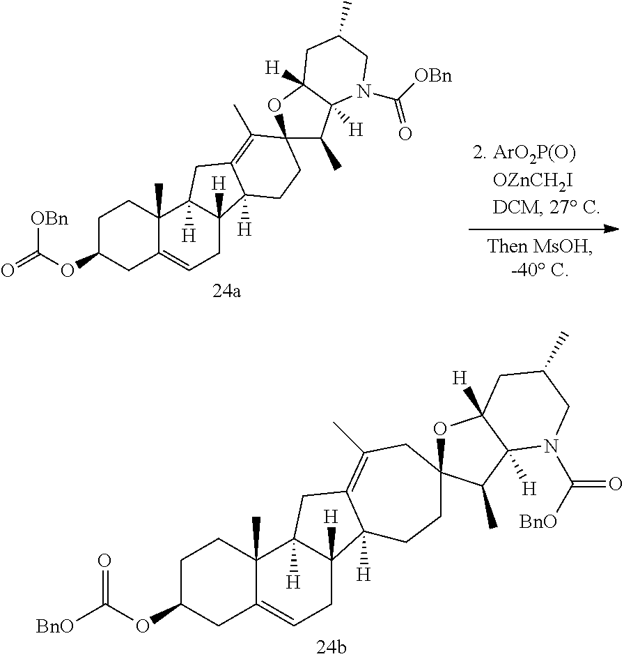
C1C(OC(=O)[OBn])CC2=CCC3([H])C([H])(C2(C)C1)CC1=C(C)C2(CCC31[H])C(C)C1([H])C([H])(O2)CC(C)CN1C([OBn])=O.C1C(OC([BnO])=O)CC2=CCC3([H])C([H])(C2(C)C1)CC1=C(C)CC2(CCC31[H])OC1([H])C([H])(C2C)N(C([BnO])=O)CC(C)C1
